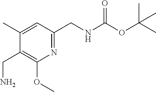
C1(C)=CC(CNC(OC(C)(C)C)=O)=NC(OC)=C1CN
